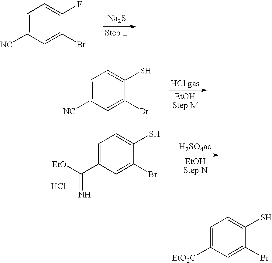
[Na2S].C1=C([NC])C=C(Br)C(F)=C1.C1=C([NC])C=C(Br)C(S)=C1.[EtO]C(C1=CC=C(S)C(Br)=C1)=N.Cl.C1=C([EtO2C])C=C(Br)C(S)=C1
